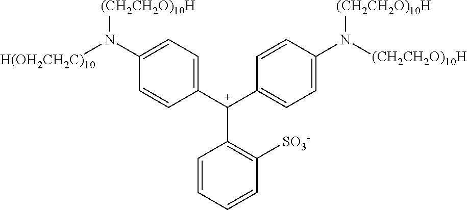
C1([C+](C2=CC=C(N([(CH2CH2O)10H])[(CH2CH2O)10H])C=C2)C2=C([SO3-])C=CC=C2)=CC=C(N([(CH2CH2O)10H])[H(OH2CH2C)10])C=C1
